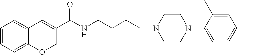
C1=CC=C2C(=C1)C=C(C(NCCCCN1CCN(C3=CC=C(C)C=C3C)CC1)=O)CO2
